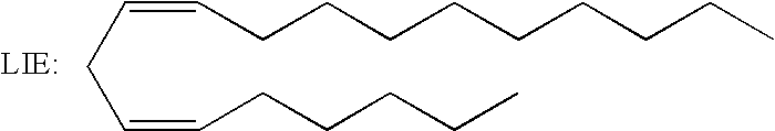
C(CC=CCCCCC)=CCCCCCCCCC
